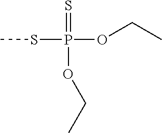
CSP(=S)(OCC)OCC
